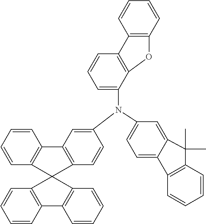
C12=CC=C(N(C3=CC4=C(C=C3)C3(C5=C4C=CC=C5)C4=C(C=CC=C4)C4=C3C=CC=C4)C3=CC=CC4=C3OC3=C4C=CC=C3)C=C1C(C)(C)C1=C2C=CC=C1
